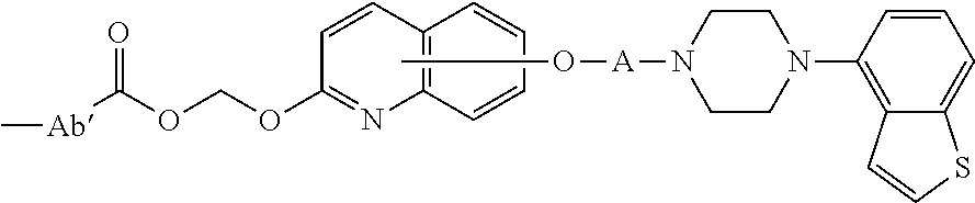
CO[A]N1CCN(C2=C3C(=CC=C2)SC=C3)CC1.C1(OCOC(=O)[Ab]C)=NC2=C(C=C1)C=CC=C2
